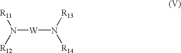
N([W]N([R13])[R14])([R11])[R12]
